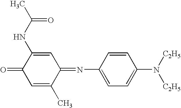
C1=CC(N=C2C=C(NC(C)=O)C(=O)C=C2C)=CC=C1N([C2H5])[C2H5]
